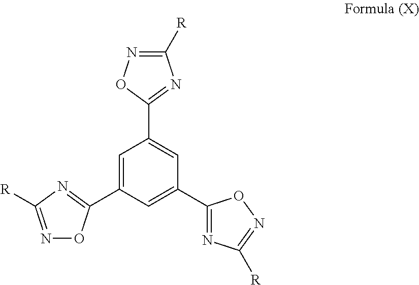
C1=C(C2=NC([R])=NO2)C=C(C2=NC([R])=NO2)C=C1C1=NC([R])=NO1
